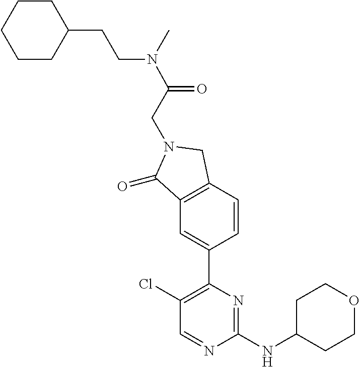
C1(Cl)=C(C2=CC3=C(C=C2)CN(CC(N(CCC2CCCCC2)C)=O)C3=O)N=C(NC2CCOCC2)N=C1
